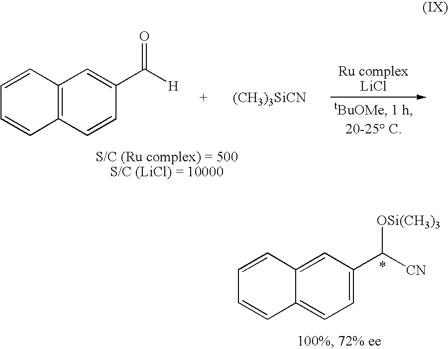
C12=C(C=CC(C([H])=O)=C1)C=CC=C2.[(CH3)3SiCN].C12=CC(C([CN])[OSi(CH3)3])=CC=C1C=CC=C2
